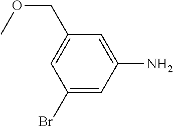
C1(COC)=CC(Br)=CC(N)=C1
